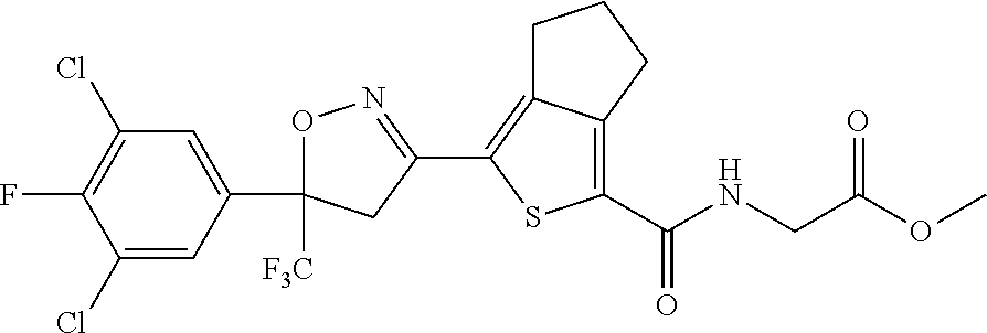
C1(Cl)=CC(C2([F3C])ON=C(C3=C4C(=C(C(NCC(OC)=O)=O)S3)CCC4)C2)=CC(Cl)=C1F
